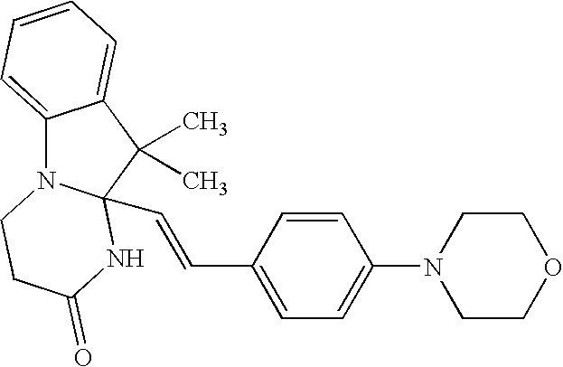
C1CN(C2=CC=C(C=CC34N(C5=CC=CC=C5C3(C)C)CCC(=O)N4)C=C2)CCO1
